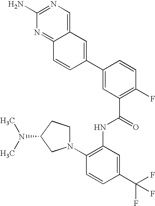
C1(N)=NC=C2C(=N1)C=CC(C1=CC(C(=O)NC3=C(N4CCC(N(C)C)C4)C=CC(C(F)(F)F)=C3)=C(F)C=C1)=C2
